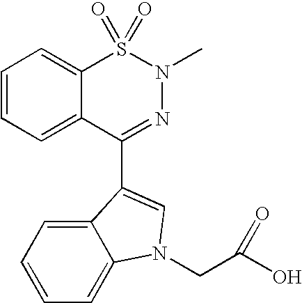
C1(C2=CN(CC(O)=O)C3=CC=CC=C32)=NN(C)S(=O)(=O)C2=CC=CC=C12
